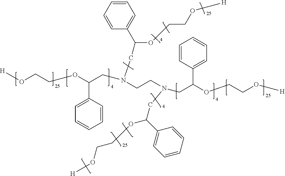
[H]OCCOC(CN(CC(C1=CC=CC=C1)OCCO[H])CCN(CC(OCCO[H])C1=CC=CC=C1)CC(OCCO[H])C1=CC=CC=C1)C1=CC=CC=C1
